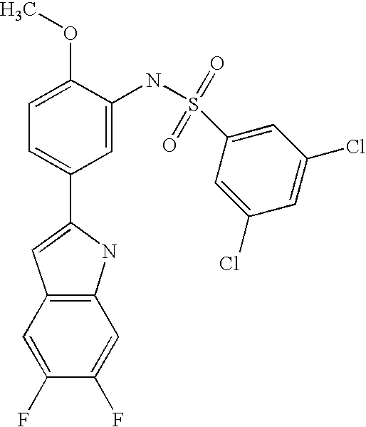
C1=C(C2=CC3=C(N2)C=C(F)C(F)=C3)C=C(NS(C2=CC(Cl)=CC(Cl)=C2)(=O)=O)C(OC)=C1
